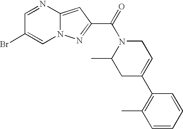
C1=NC2=CC(C(=O)N3C(C)CC(C4=C(C)C=CC=C4)=CC3)=NN2C=C1Br
